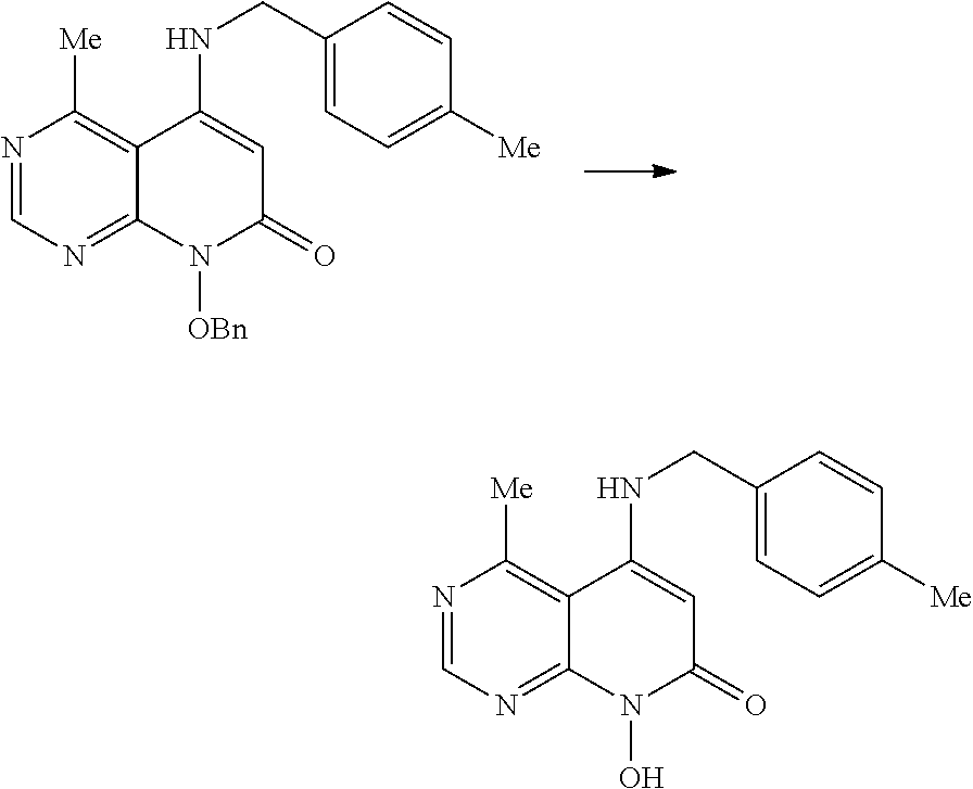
N1=CN=C2C(=C1[Me])C(NCC1=CC=C([Me])C=C1)=CC(=O)N2[OBn].N1=CN=C2C(=C1[Me])C(NCC1=CC=C([Me])C=C1)=CC(=O)N2O
